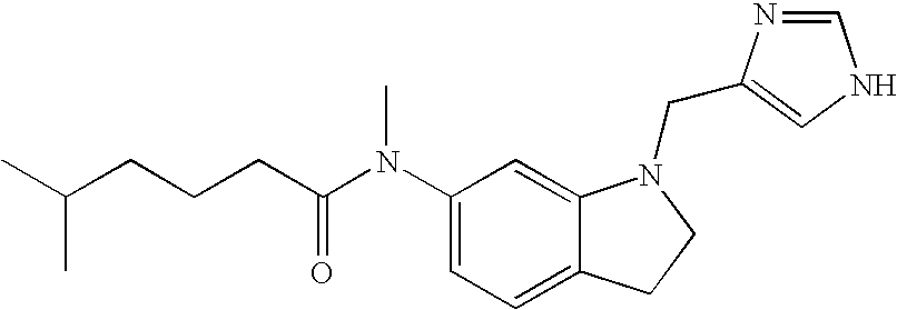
C1(N(C(CCCC(C)C)=O)C)=CC=C2C(=C1)N(CC1=CNC=N1)CC2
